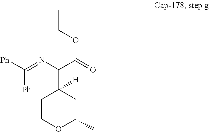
C1COC(C)CC1(C(C(=O)OCC)N=C([Ph])[Ph])[H]
